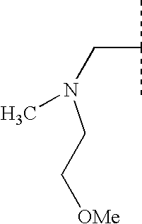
C(C(C)C)N(C)CC[OMe]
